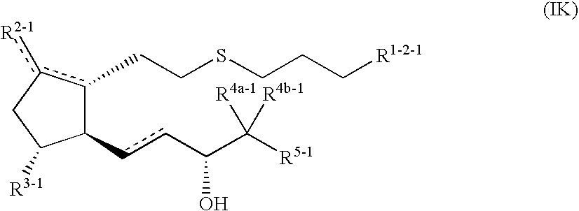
C1(ccC(C([R5-1])([R4a-1])[R4b-1])O)C([R3-1])Cc([R2-1])c1CCSCCC[R1-2-1]
